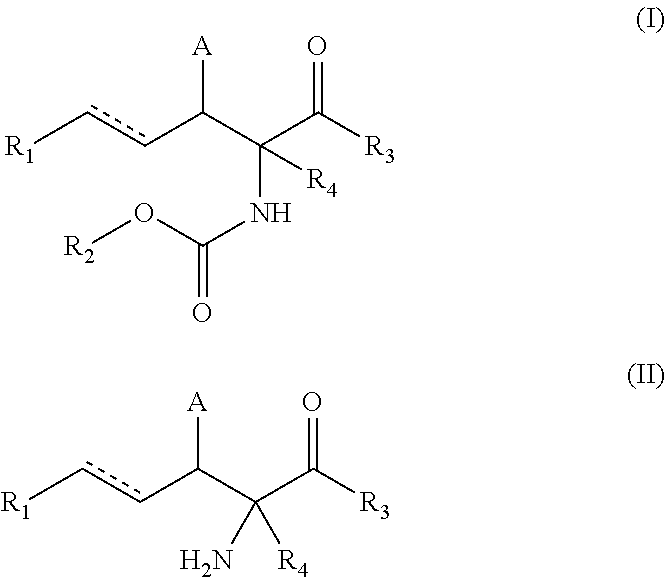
c(C(C(NC(O[R2])=O)(C([R3])=O)[R4])[A])c[R1].c(C(C(C([R3])=O)([R4])N)[A])c[R1]
